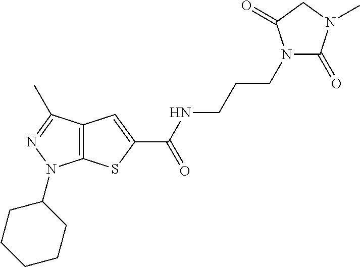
C(NC(=O)C1=CC2=C(S1)N(C1CCCCC1)N=C2C)CCN1C(=O)N(C)CC1=O
